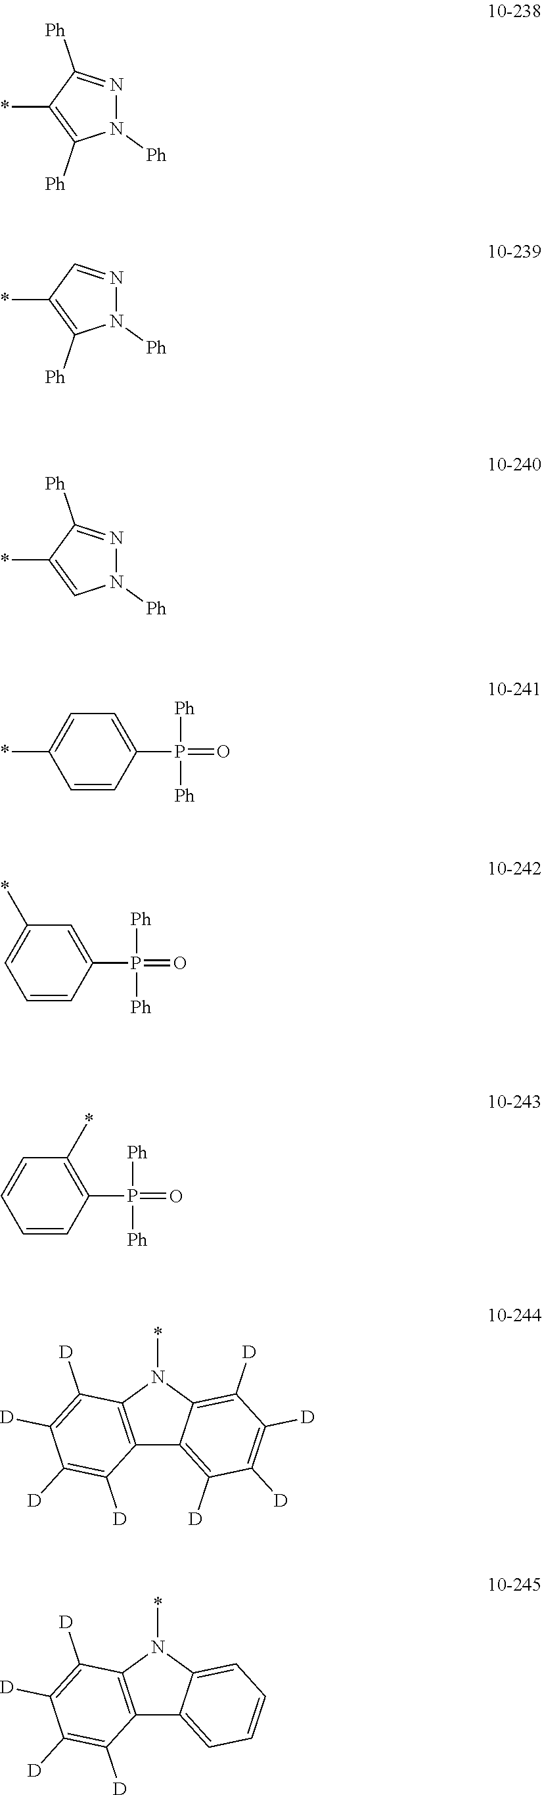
N1([Ph])N=C([Ph])C(*)=C1[Ph].N1([Ph])N=CC(*)=C1[Ph].N1([Ph])N=C([Ph])C(*)=C1.*C1=CC=C(P(=O)([Ph])[Ph])C=C1.C1=C(*)C=C(P(=O)([Ph])[Ph])C=C1.C1=CC(*)=C(P(=O)([Ph])[Ph])C=C1.C12=C(N(*)C3=C([D])C([D])=C([D])C([D])=C13)C([D])=C([D])C([D])=C2[D].C12=C(N(*)C3=CC=CC=C13)C([D])=C([D])C([D])=C2[D]
